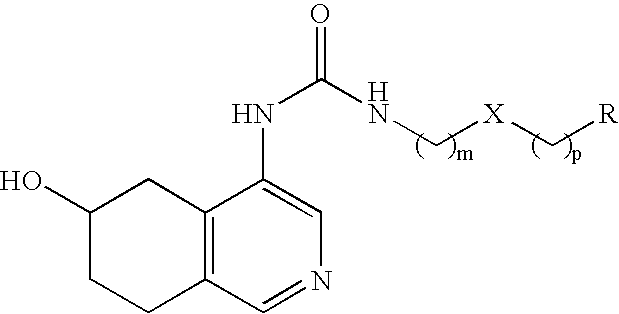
C12=C(C=NC=C1NC(NC[X]C[R])=O)CCC(O)C2
